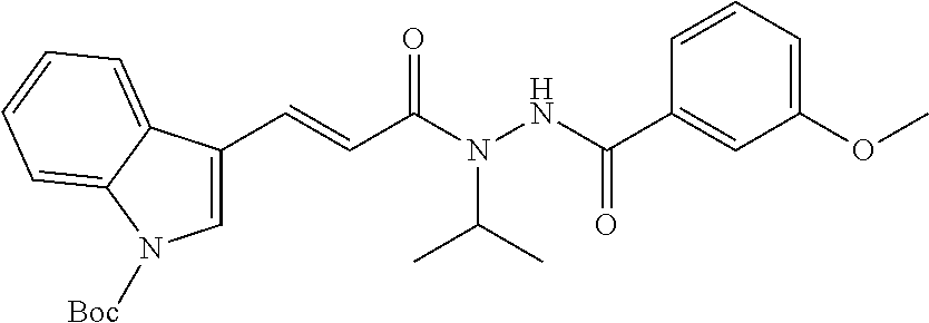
C1=CC=C(OC)C=C1C(NN(C(C=CC1=CN([Boc])C2=CC=CC=C12)=O)C(C)C)=O
